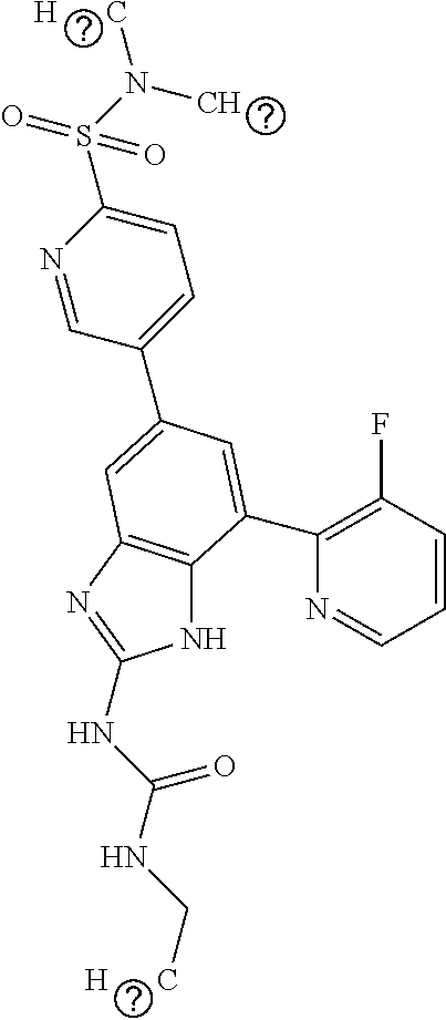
N1=CC(C2=CC3=C(NC(NC(NC[H      C])=O)=N3)C(C3=C(F)C=CC=N3)=C2)=CC=C1S(=O)(=O)N(C)[H      C]
